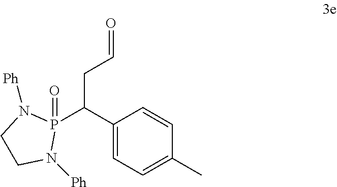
P1(C(C2=CC=C(C)C=C2)CC=O)(=O)N([Ph])CCN1[Ph]
